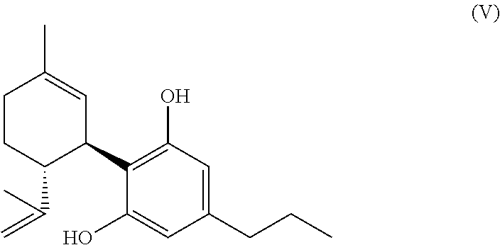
C1(CCC)=CC(O)=C(C2C=C(C)CCC2C(C)=C)C(O)=C1
